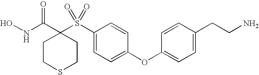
N(C(=O)C1(S(C2=CC=C(OC3=CC=C(CCN)C=C3)C=C2)(=O)=O)CCSCC1)O
